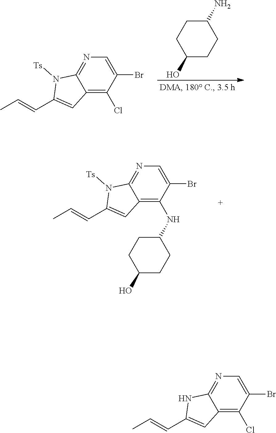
N1C(C=CC)=CC2=C(Cl)C(Br)=CN=C12.N1([Ts])C(C=CC)=CC2=C(Cl)C(Br)=CN=C12.C1(N)CCC(O)CC1.N1([Ts])C(C=CC)=CC2=C(NC3CCC(O)CC3)C(Br)=CN=C12
